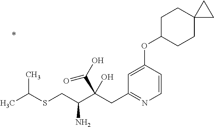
C1=CC(OC2CCC3(CC2)CC3)=CC(CC(C(CSC(C)C)N)(C(O)=O)O)=N1
